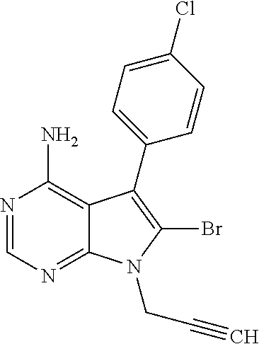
C12=C(N)N=CN=C1N(CC#C)C(Br)=C2C1=CC=C(Cl)C=C1
